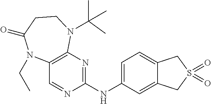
C12=CC=C(NC3=NC4=C(C=N3)N(CC)C(=O)CCN4C(C)(C)C)C=C1CS(=O)(=O)C2
